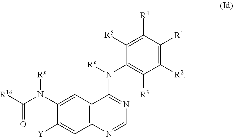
C1([Y])=CC2=C(C=C1N(C([R16])=O)[Rx])C(N([Rx])C1=C([R3])C([R2])=C([R1])C([R4])=C1[R5])=NC=N2
